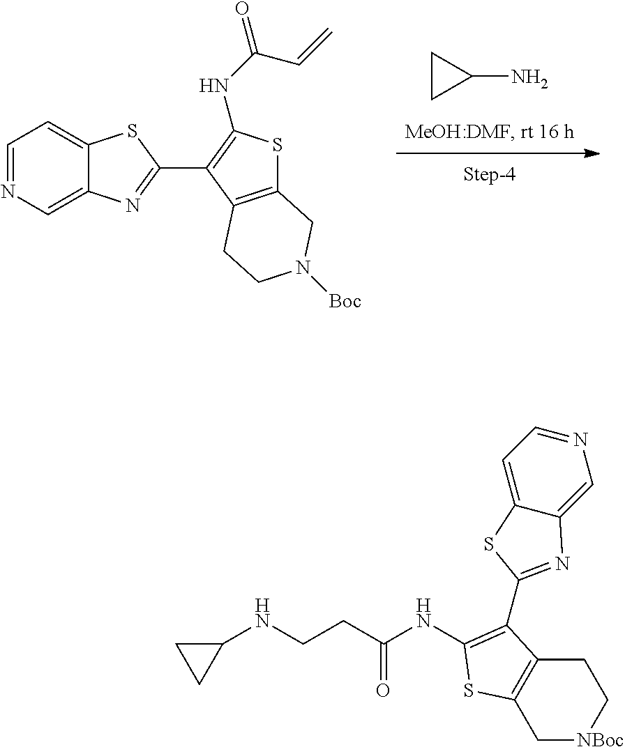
C1CC1N.C1=NC=C2C(=C1)SC(C1=C(NC(=O)C=C)SC3=C1CCN([Boc])C3)=N2.C1(NCCC(NC2=C(C3=NC4=CN=CC=C4S3)C3=C(S2)C[NBoc]CC3)=O)CC1
